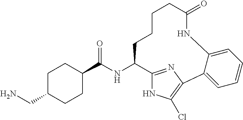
C1(C(NC2C3=NC(=C(Cl)N3)C3=CC=CC=C3NC(=O)CCCC2)=O)CCC(CN)CC1
